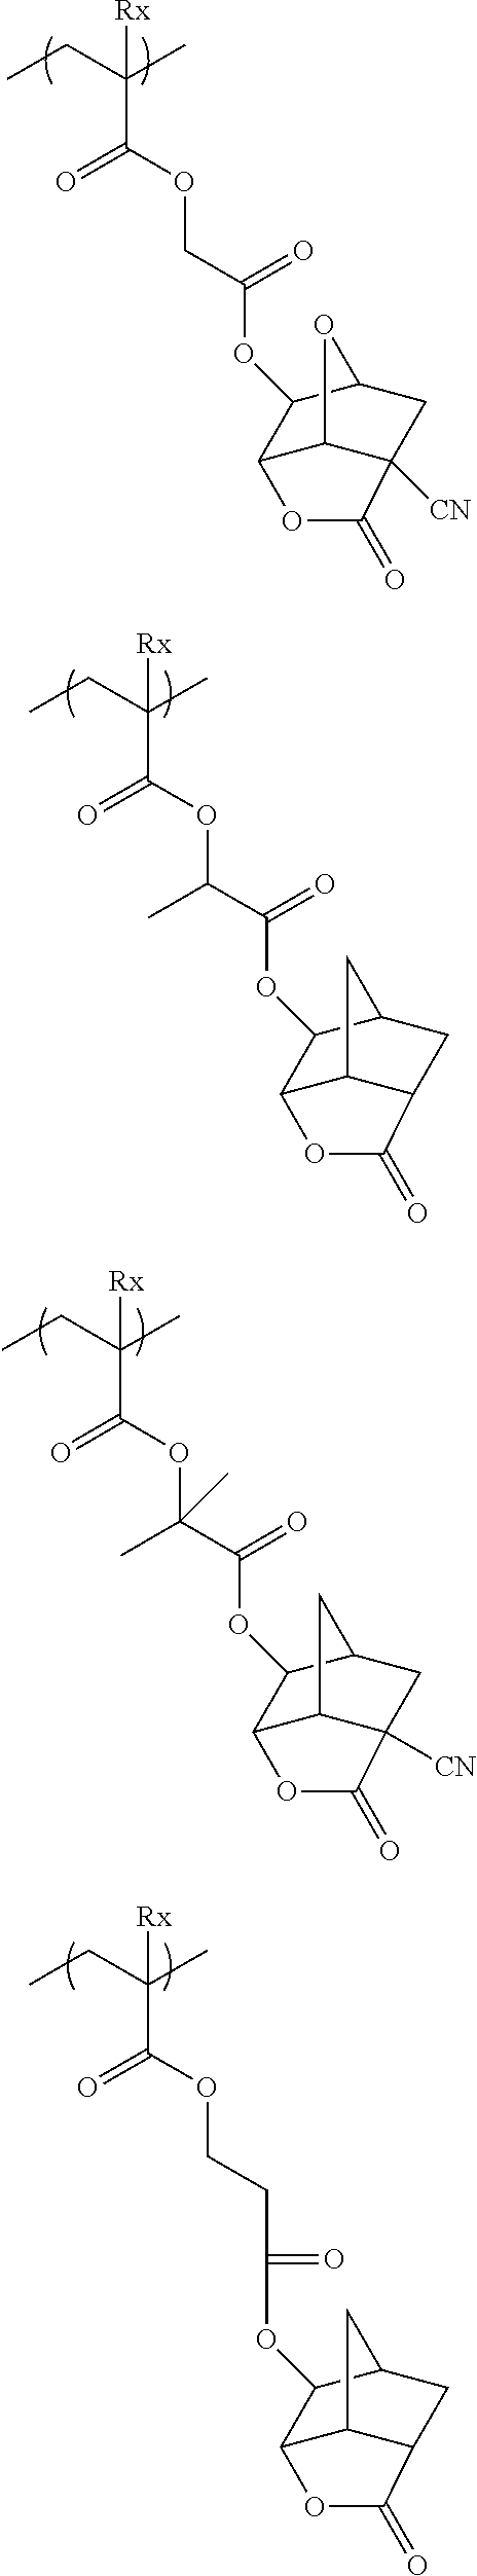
C(C(CC)(C)[Rx])(OCC(OC1C2C3C([CN])(CC1O3)C(=O)O2)=O)=O.C(C(CC)(C)[Rx])(OC(C(OC1C2C3C(CC1C3)C(=O)O2)=O)C)=O.C(C(CC)(C)[Rx])(OC(C(OC1C2C3C([CN])(CC1C3)C(=O)O2)=O)(C)C)=O.C(C(CC)(C)[Rx])(OCCC(OC1C2C3C(CC1C3)C(=O)O2)=O)=O
